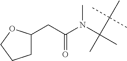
C1C(CC(N(C(C)(C(C)(C)C)C)C)=O)OCC1
